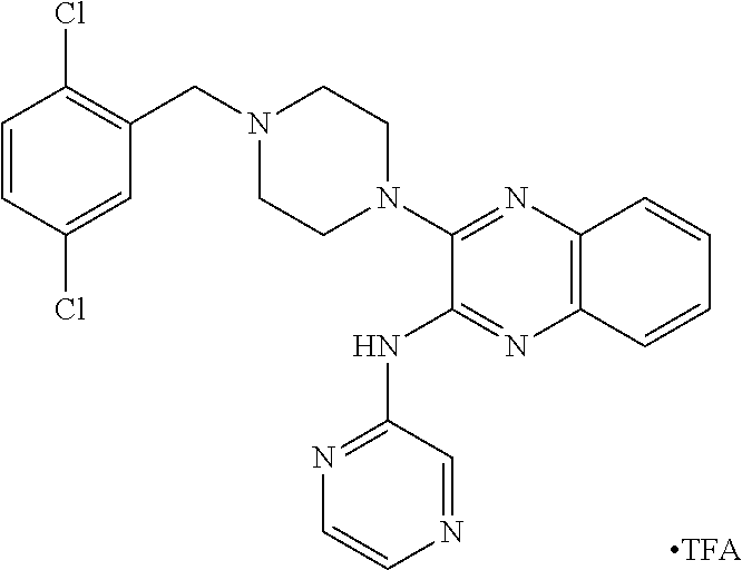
C1=CC(Cl)=CC(CN2CCN(C3=NC4=C(N=C3NC3=NC=CN=C3)C=CC=C4)CC2)=C1Cl
